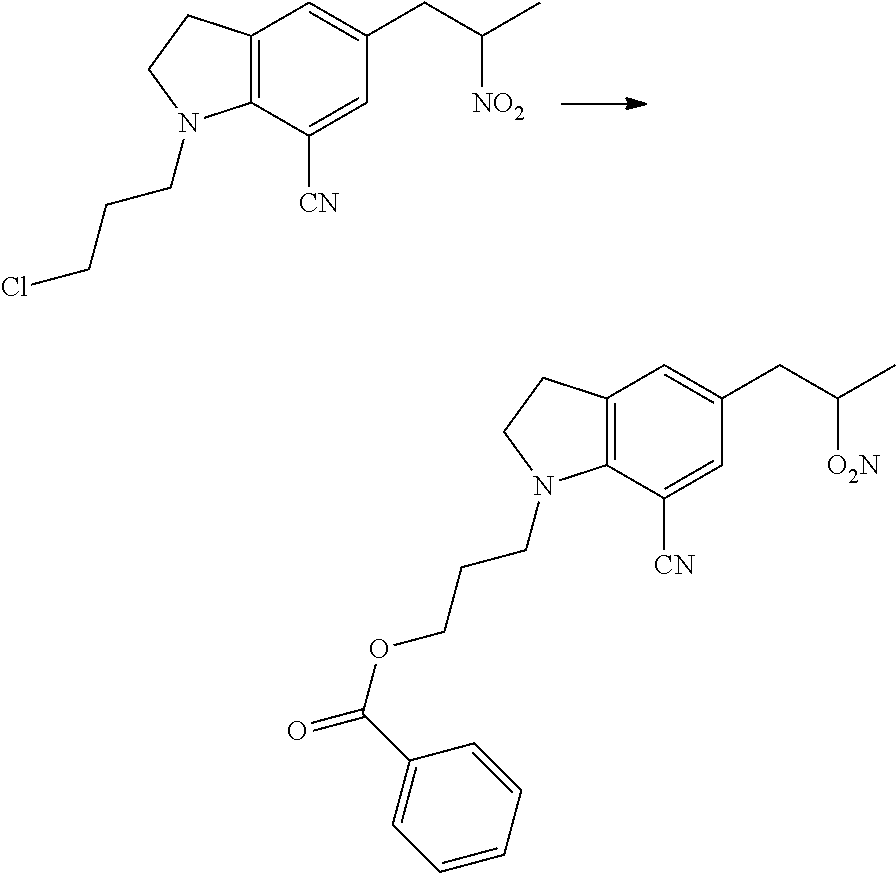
C12=C(C([CN])=CC(CC([NO2])C)=C1)N(CCCCl)CC2.C12=C(C([CN])=CC(CC([O2N])C)=C1)N(CCCOC(=O)C1=CC=CC=C1)CC2
